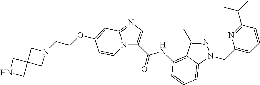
N1=C(C)C2=C(NC(C3=CN=C4N3C=CC(OCCN3CC5(C3)CNC5)=C4)=O)C=CC=C2N1CC1=CC=CC(C(C)C)=N1
